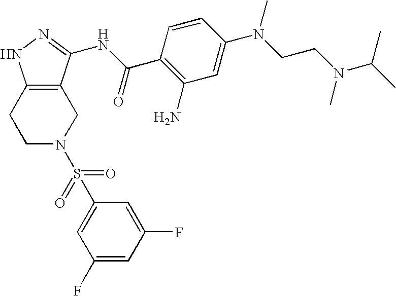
C1C2=C(CCN1S(C1=CC(F)=CC(F)=C1)(=O)=O)NN=C2NC(C1=C(N)C=C(N(CCN(C(C)C)C)C)C=C1)=O
